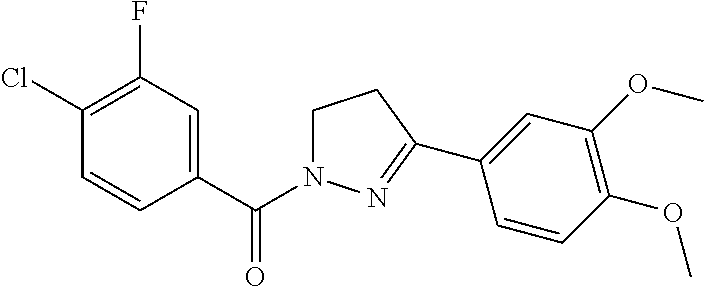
C1(C(N2CCC(C3=CC(OC)=C(OC)C=C3)=N2)=O)=CC(F)=C(Cl)C=C1
